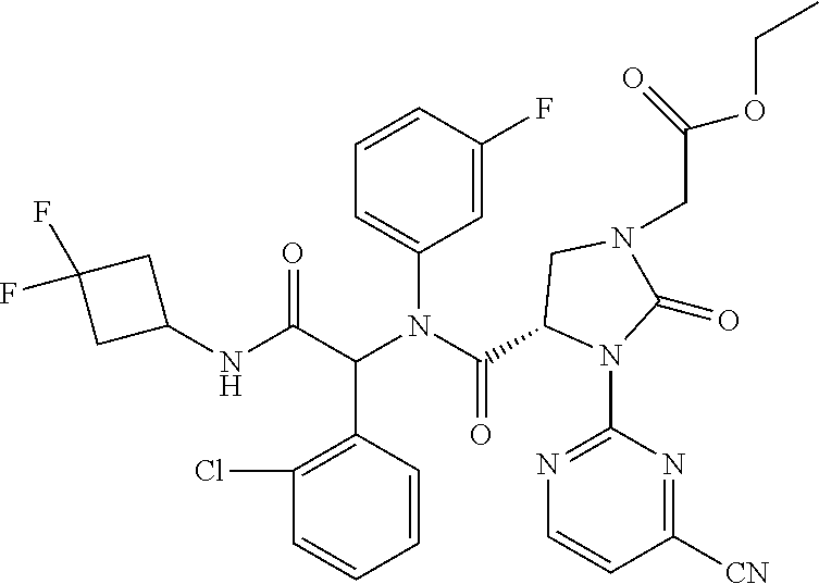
C1=CC(F)=CC(N(C(C2N(C3=NC=CC([CN])=N3)C(=O)N(CC(=O)OCC)C2)=O)C(C(NC2CC(F)(F)C2)=O)C2=C(Cl)C=CC=C2)=C1
